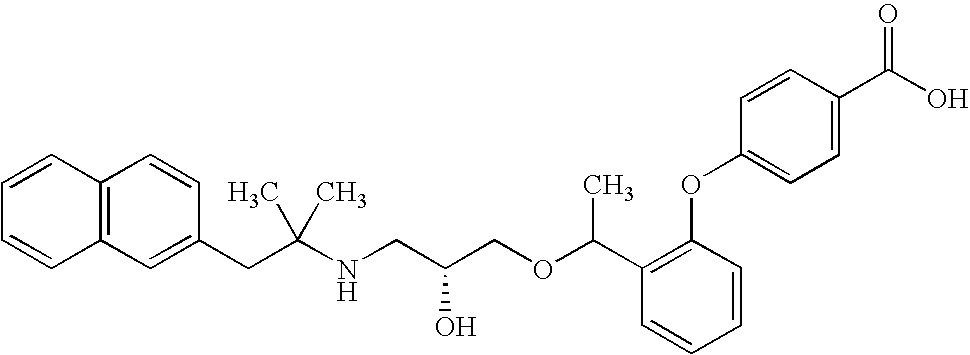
C12=C(C=C(CC(NCC(COC(C3=C(OC4=CC=C(C(=O)O)C=C4)C=CC=C3)C)O)(C)C)C=C1)C=CC=C2
